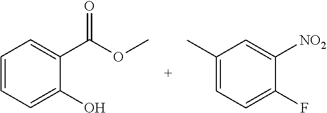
C1=C(C)C=C([NO2])C(F)=C1.C1=C(O)C(C(=O)OC)=CC=C1
